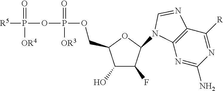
C1(O)C(F)C(N2C3=C(C([R])=NC(N)=N3)N=C2)OC1COP([OR3])(=O)OP([R5])(=O)[OR4]
